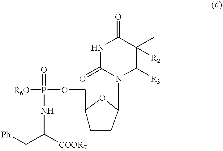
[R6O]P(OCC1CCC(N2C([R3])C(C)([R2])C(=O)NC2=O)O1)(=O)NC(C[Ph])[COOR7]
